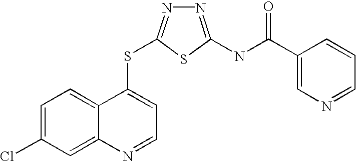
C1=C(Cl)C=C2C(=C1)C(SC1=NN=C(NC(=O)C3=CN=CC=C3)S1)=CC=N2
